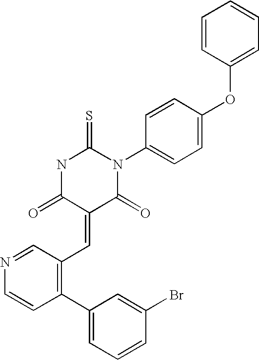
C1(C2=CC=CC(Br)=C2)=C(C=C2C(=O)N(C3=CC=C(OC4=CC=CC=C4)C=C3)C(=S)NC2=O)C=NC=C1
